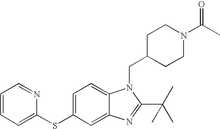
C12=CC(SC3=CC=CC=N3)=CC=C1N(CC1CCN(C(C)=O)CC1)C(C(C)(C)C)=N2
